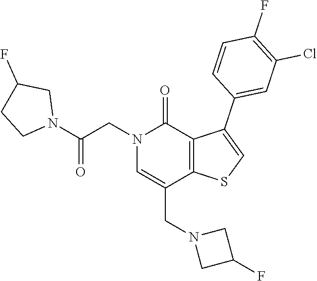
C1C(F)CN1CC1=CN(CC(N2CCC(F)C2)=O)C(=O)C2=C1SC=C2C1=CC(Cl)=C(F)C=C1
